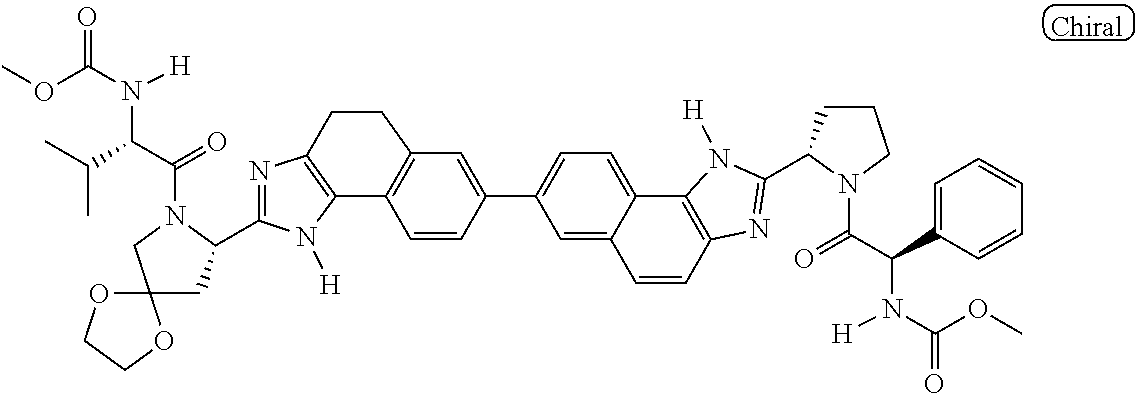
C12=C(N=C(C3CC4(CN3C(=O)C(C(C)C)N([H])C(OC)=O)OCCO4)N1[H])CCC1=C2C=CC(C2=CC=C3C4=C(N=C(C5N(C(C(C6=CC=CC=C6)N([H])C(OC)=O)=O)CCC5)N4[H])C=CC3=C2)=C1
